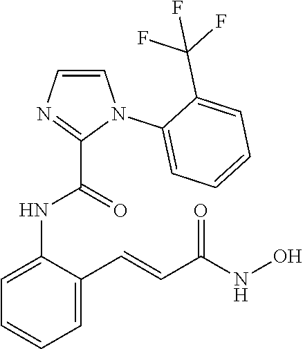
C1=CC=C(C=CC(NO)=O)C(NC(=O)C2=NC=CN2C2=CC=CC=C2C(F)(F)F)=C1
